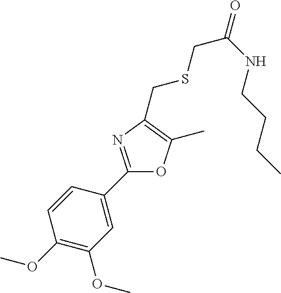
C1=CC(C2=NC(CSCC(NCCCC)=O)=C(C)O2)=CC(OC)=C1OC
